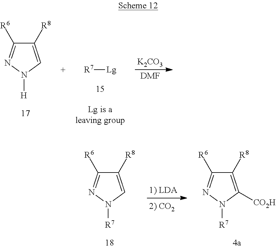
[DMF].[K2CO3].[R7][Lg].C1([R8])=CN([H])N=C1[R6].C1([R8])=C([CO2H])N([R7])N=C1[R6].C1([R8])=CN([R7])N=C1[R6].[1) LDA]
